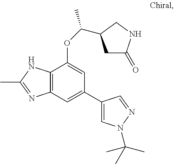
C12=C(NC(C)=N1)C(OC(C)C1CC(=O)NC1)=CC(C1=CN(C(C)(C)C)N=C1)=C2
